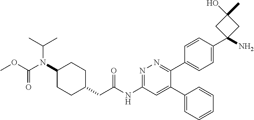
O=C(NC1=NN=C(C2=CC=C(C3(N)CC(C)(O)C3)C=C2)C(C2=CC=CC=C2)=C1)CC1CCC(N(C(OC)=O)C(C)C)CC1
